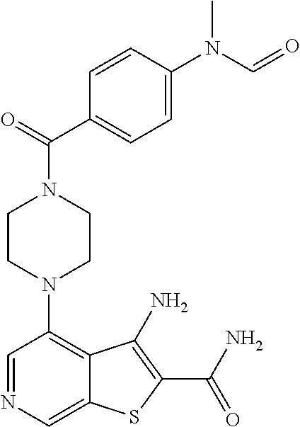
C1=NC=C2C(=C1N1CCN(C(=O)C3=CC=C(N(C=O)C)C=C3)CC1)C(N)=C(C(N)=O)S2
